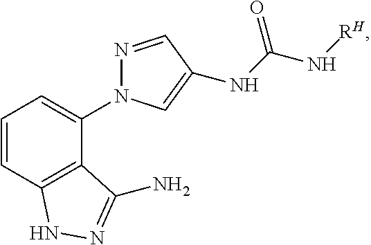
C12=C(C(N3N=CC(NC(=O)N[RH])=C3)=CC=C1)C(N)=NN2
